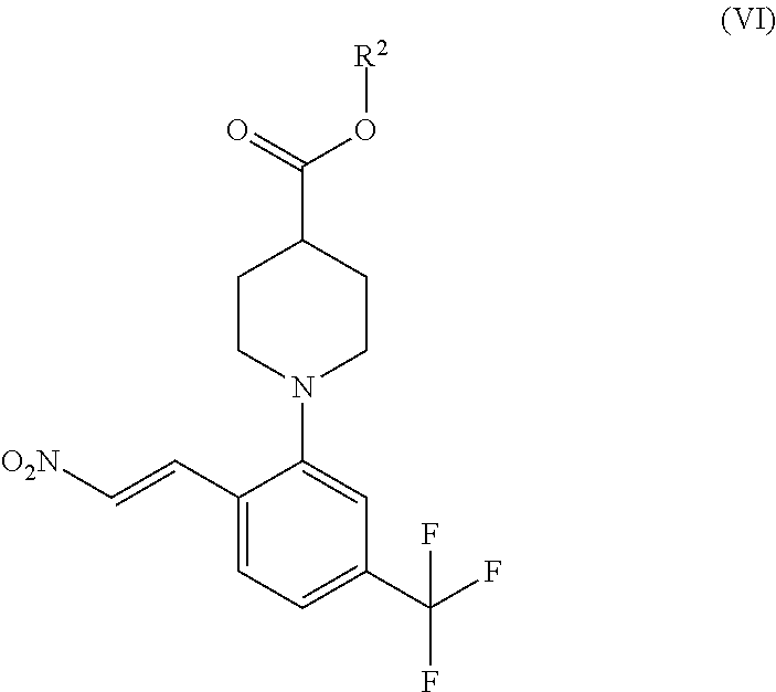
C1(C=C[O2N])=CC=C(C(F)(F)F)C=C1N1CCC(C(=O)O[R2])CC1
